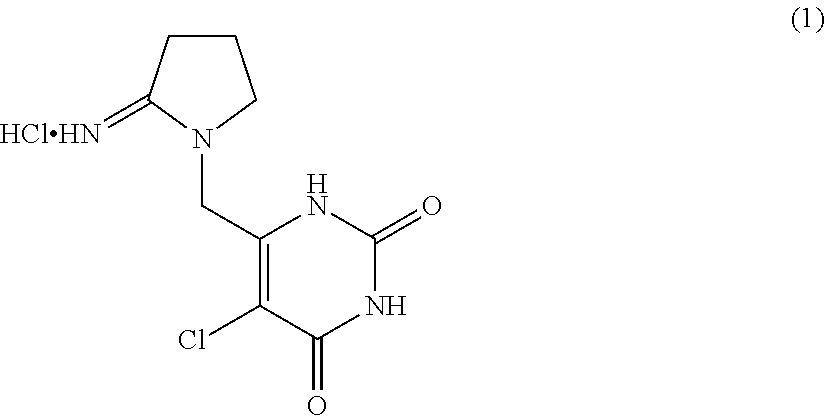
C1(CN2CCCC2=[HClHN])=C(Cl)C(=O)NC(=O)N1
